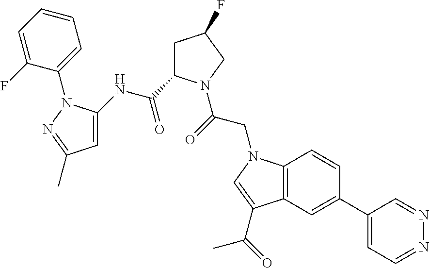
N1=CC=C(C2=CC3=C(C=C2)N(CC(=O)N2C(C(=O)NC4=CC(C)=NN4C4=CC=CC=C4F)CC(F)C2)C=C3C(=O)C)C=N1
